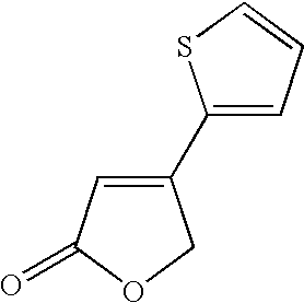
C1(=O)OCC(C2=CC=CS2)=C1
